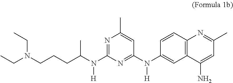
CCN(CCCC(N(C1=NC(C)=CC(N(C2=CC3=C(C=C2)N=C(C)C=C3N)[H])=N1)[H])C)CC
